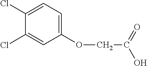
C1(Cl)=CC=C(OCC(O)=O)C=C1Cl
